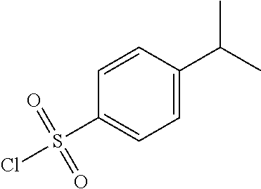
ClS(C1=CC=C(C(C)C)C=C1)(=O)=O
